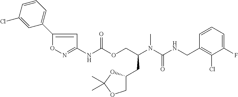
C1=CC(CNC(N(C(COC(NC2=NOC(C3=CC=CC(Cl)=C3)=C2)=O)CC2COC(C)(C)O2)C)=O)=C(Cl)C(F)=C1
